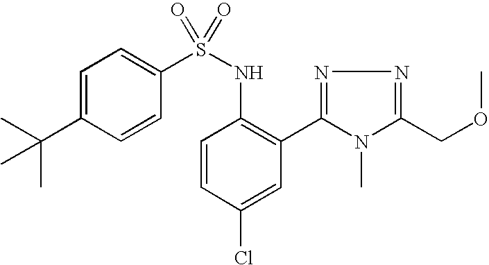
C1=C(C(C)(C)C)C=CC(S(NC2=C(C3=NN=C(COC)N3C)C=C(Cl)C=C2)(=O)=O)=C1
